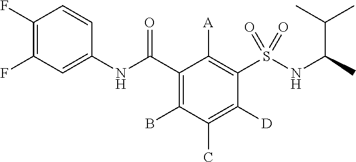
C1(C(NC2=CC(F)=C(F)C=C2)=O)=C(B)C(C)=C([D])C(S(NC(C)C(C)C)(=O)=O)=C1[A]
